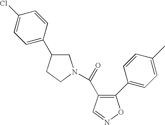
C1(C2=CC=C(C)C=C2)=C(C(=O)N2CC(C3=CC=C(Cl)C=C3)CC2)C=NO1
